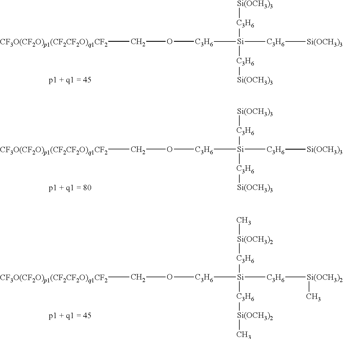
C([CF3O(CF2O)p1(CF2CF2O)q1CF2])O[C3H6][Si]([C3H6][Si(OCH3)3])([C3H6][Si(OCH3)3])[C3H6][Si(OCH3)3].C([CF3O(CF2O)p1(CF2CF2O)q1CF2])O[C3H6][Si]([C3H6][Si(OCH3)3])([C3H6][Si(OCH3)3])[C3H6][Si(OCH3)3].C([CF3O(CF2O)p1(CF2CF2O)q1CF2])O[C3H6][Si]([C3H6][Si(OCH3)2]C)([C3H6][Si(OCH3)2]C)[C3H6][Si(OCH3)2]C
